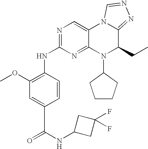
N1=C(NC2=C(OC)C=C(C(NC3CC(F)(F)C3)=O)C=C2)N=C2C(=C1)N1C(=NN=C1)C(CC)N2C1CCCC1
